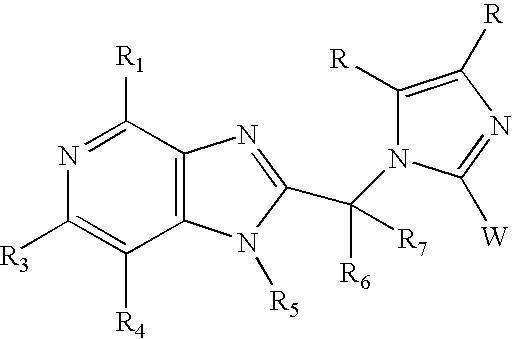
C1([R3])=C([R4])C2=C(C([R1])=N1)N=C(C(N1C([R])=C([R])N=C1[W])([R6])[R7])N2[R5]
